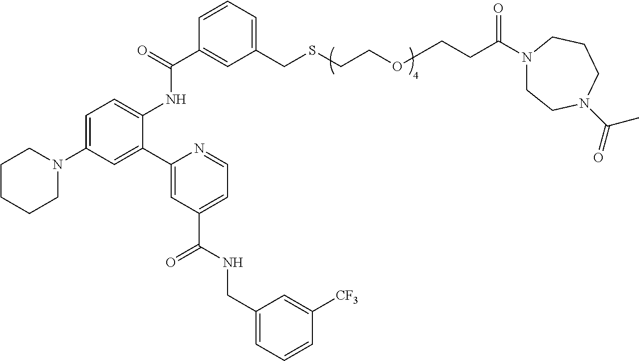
C1=C(N2CCCCC2)C=C(C2=CC(C(NCC3=CC=CC([CF3])=C3)=O)=CC=N2)C(NC(C2=CC(CSCCOCCC(N3CCN(C(=O)C)CCC3)=O)=CC=C2)=O)=C1
